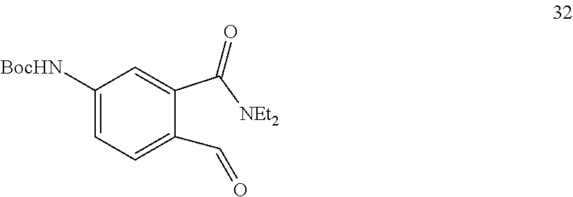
C1([BocHN])=CC=C(C=O)C(C([NEt2])=O)=C1
